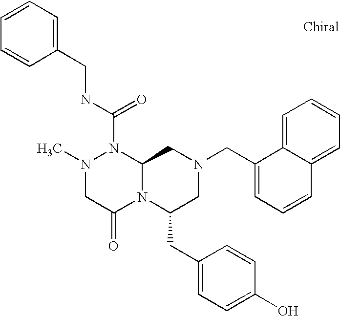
C(N1N(C)CC(=O)N2C1CN(CC1=CC=CC3=CC=CC=C13)CC2CC1=CC=C(O)C=C1)(=O)NCC1=CC=CC=C1
